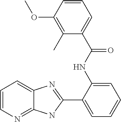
C1(NC(C2=CC=CC(OC)=C2C)=O)=CC=CC=C1C1=NC2=CC=CN=C2N1
